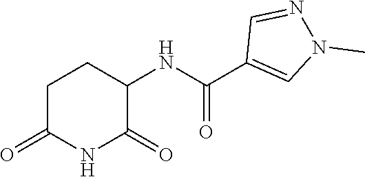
C1C(=O)NC(=O)C(NC(C2=CN(C)N=C2)=O)C1
